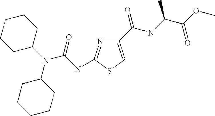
C1(C(NC(C(OC)=O)C)=O)=CSC(NC(N(C2CCCCC2)C2CCCCC2)=O)=N1
